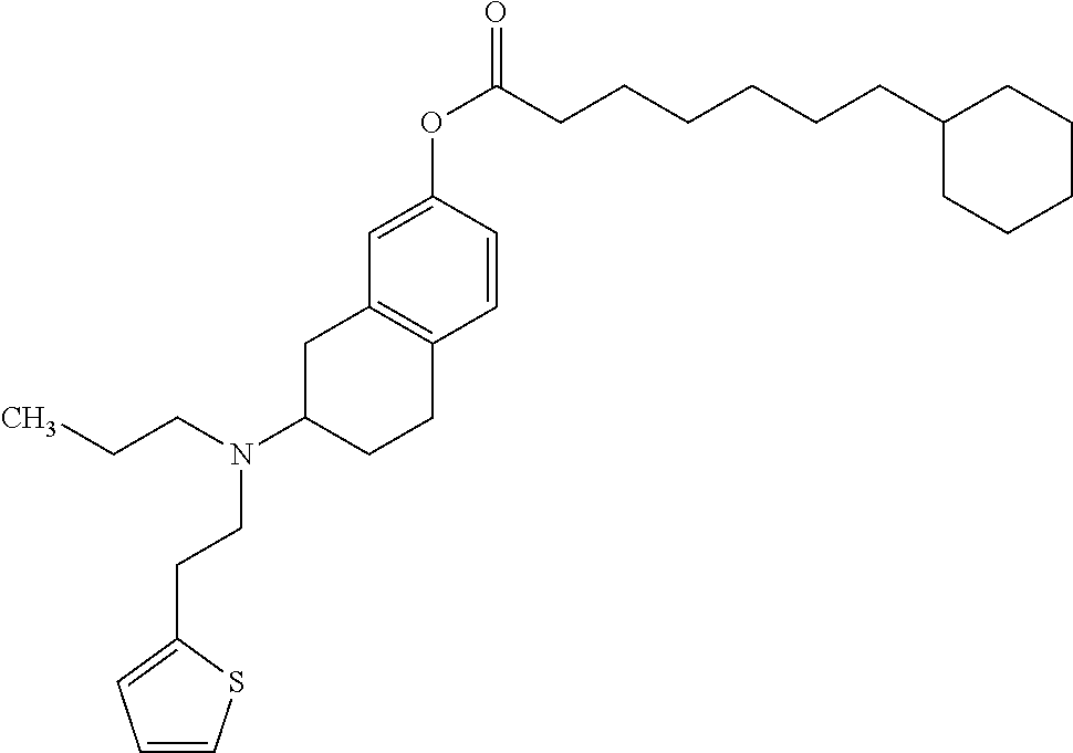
C12=C(CCC(N(CCC)CCC3=CC=CS3)C1)C=CC(OC(CCCCCCC1CCCCC1)=O)=C2
